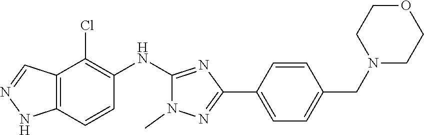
C12=C(NN=C1)C=CC(NC1=NC(C3=CC=C(CN4CCOCC4)C=C3)=NN1C)=C2Cl
